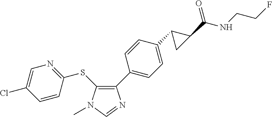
C1(C2=CC=C(C3C(C(NCCF)=O)C3)C=C2)=C(SC2=NC=C(Cl)C=C2)N(C)C=N1
